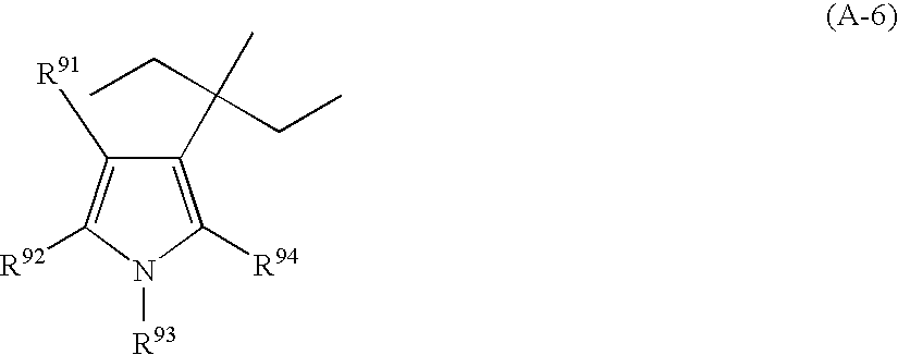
C1(C(C)(CC)CC)=C([R94])N([R93])C([R92])=C1[R91]
